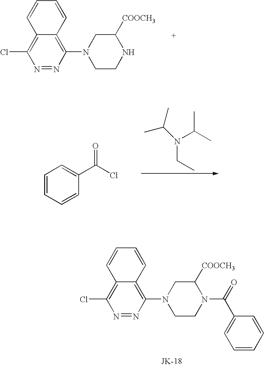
N1=NC(N2CCNC([COOCH3])C2)=C2C(=C1Cl)C=CC=C2.N(CC)(C(C)C)C(C)C.C1=CC=CC(C(Cl)=O)=C1.N1=NC(N2CCN(C(=O)C3=CC=CC=C3)C([COOCH3])C2)=C2C(=C1Cl)C=CC=C2
